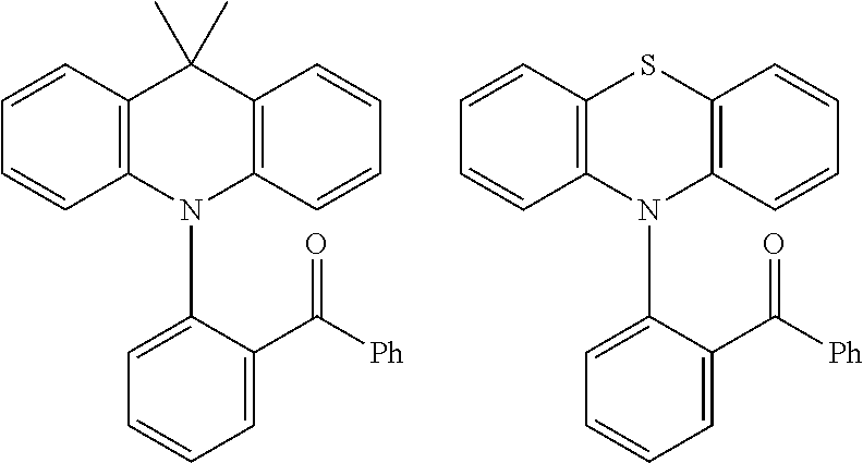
C12=C(C=CC=C1)C(C)(C)C1=C(N2C2=CC=CC=C2C([Ph])=O)C=CC=C1.C12=C(C=CC=C1)SC1=C(N2C2=CC=CC=C2C([Ph])=O)C=CC=C1
